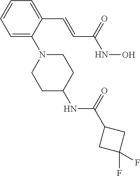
C1=C(N2CCC(NC(C3CC(F)(F)C3)=O)CC2)C(C=CC(NO)=O)=CC=C1
